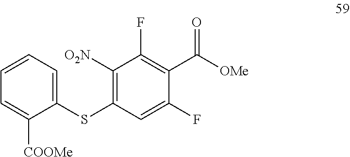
C1([O2N])=C(SC2=CC=CC=C2[COOMe])C=C(F)C(C([OMe])=O)=C1F
